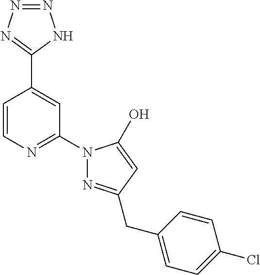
N1=NN=C(C2=CC(N3N=C(CC4=CC=C(Cl)C=C4)C=C3O)=NC=C2)N1
